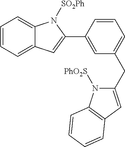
C1=CC=C2C(=C1)N([SO2Ph])C(C1=CC(CC3=CC4=C(N3[PhO2S])C=CC=C4)=CC=C1)=C2
